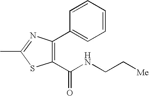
C1(C2=CC=CC=C2)=C(C(NCC[Me])=O)SC(C)=N1
